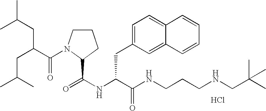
N(C(C(NCCCNCC(C)(C)C)=O)CC1=CC=C2C(=C1)C=CC=C2)C(=O)C1N(C(C(CC(C)C)CC(C)C)=O)CCC1.Cl
